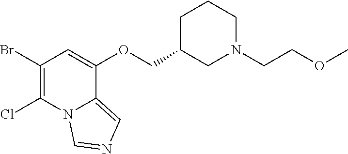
C1(Br)=C(Cl)N2C(=CN=C2)C(OCC2CN(CCOC)CCC2)=C1
